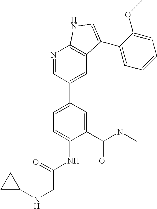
C1(C(N(C)C)=O)=CC(C2=CC3=C(N=C2)NC=C3C2=CC=CC=C2OC)=CC=C1NC(CNC1CC1)=O
